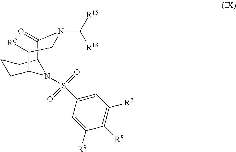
C1CC2N(S(C3=CC([R7])=C([R8])C([R9])=C3)(=O)=O)C(C1)C(=O)N(C([R15])[R16])CC2[RC]
